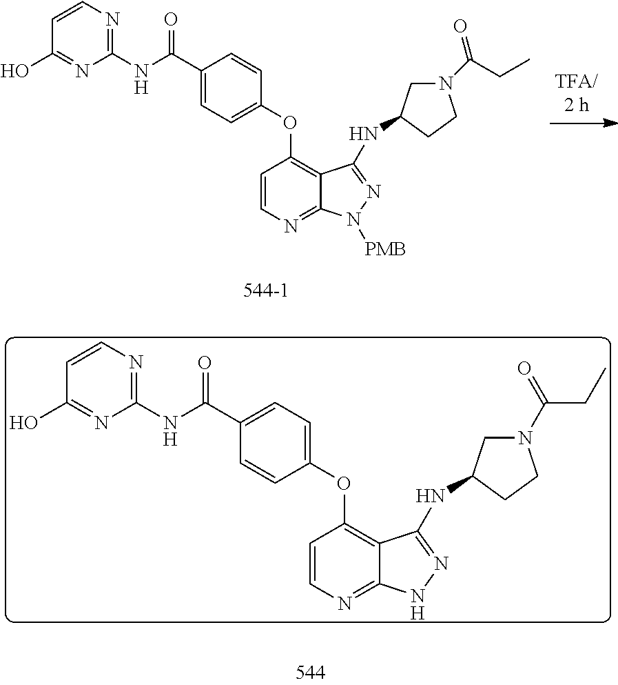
C1(OC2=C3C(=NC=C2)NN=C3NC2CN(C(=O)CC)CC2)=CC=C(C(NC2=NC=CC(O)=N2)=O)C=C1.C1(OC2=C3C(=NC=C2)N([PMB])N=C3NC2CN(C(=O)CC)CC2)=CC=C(C(NC2=NC=CC(O)=N2)=O)C=C1
